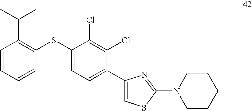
C1=CC=CC(SC2=CC=C(C3=CSC(N4CCCCC4)=N3)C(Cl)=C2Cl)=C1C(C)C
